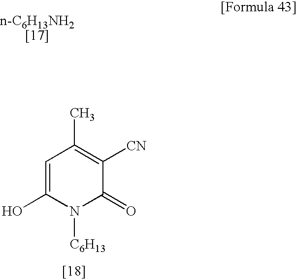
[n-C6H13NH2[17]].C1=C(O)N([C6H13])C(=O)C([CN])=C1C
